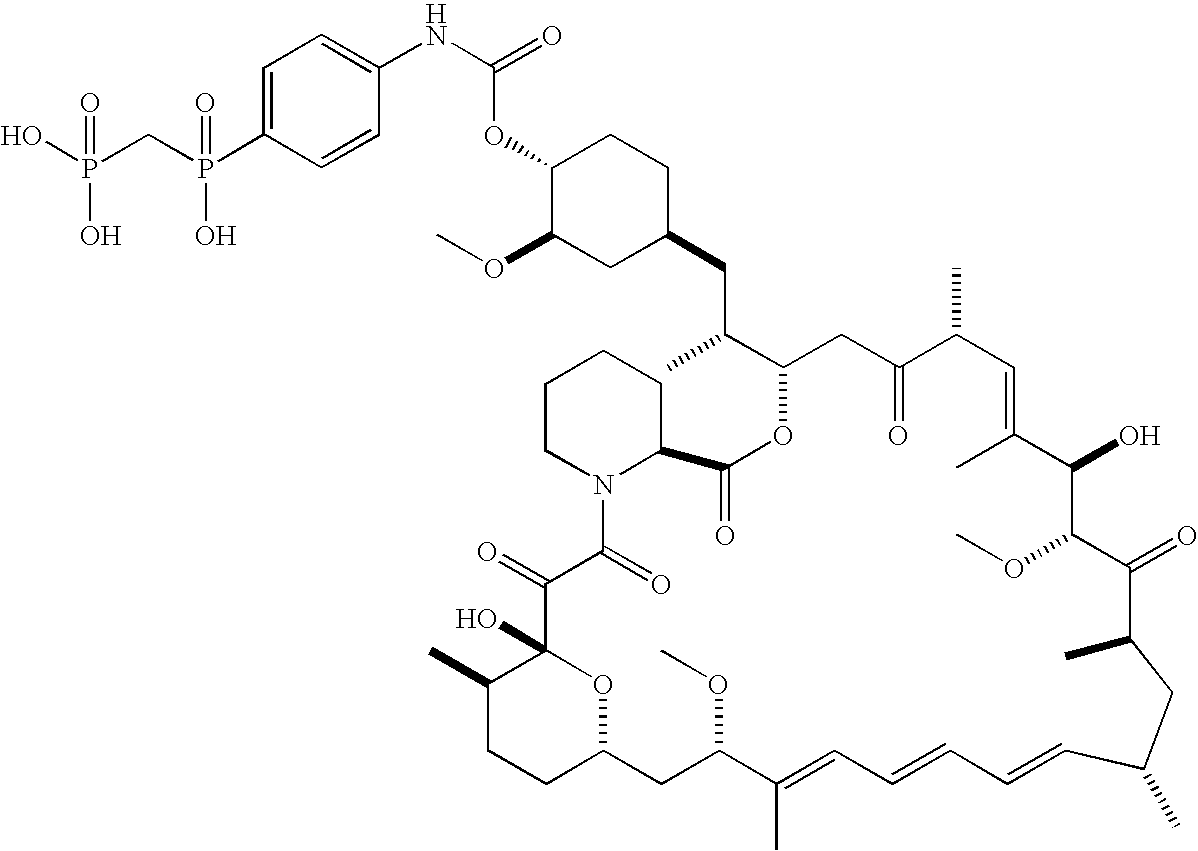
C1C(CC(C2CC(=O)C(C)C=C(C)C(O)C(OC)C(=O)C(C)CC(C)C=CC=CC=C(C)C(OC)CC3CCC(C)C(O)(C(=O)C(=O)N4C(CCCC4)C(=O)O2)O3)C)CCC(OC(NC2=CC=C(P(CP(O)(=O)O)(=O)O)C=C2)=O)C1OC
